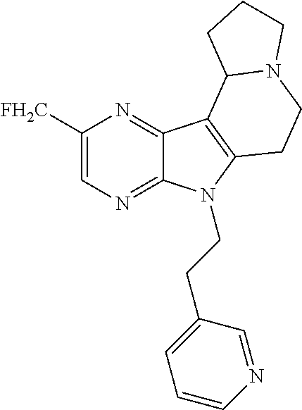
C1([FH2C])=CN=C2C(=N1)C1=C(N2CCC2=CC=CN=C2)CCN2C1CCC2
